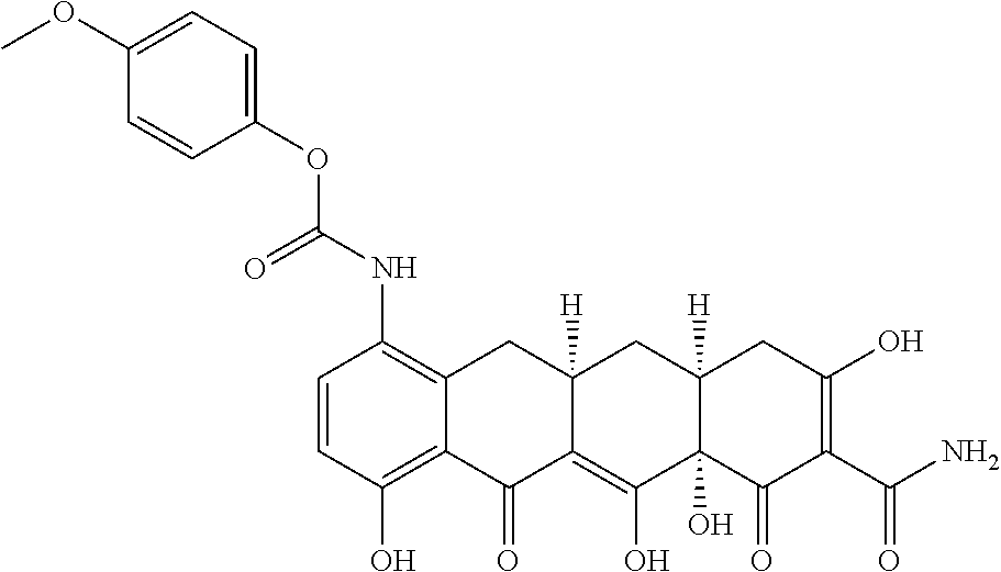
C1=CC(O)=C2C(=C1NC(OC1=CC=C(OC)C=C1)=O)CC1([H])C(=C(O)C3(O)C([H])(C1)CC(O)=C(C(N)=O)C3=O)C2=O
